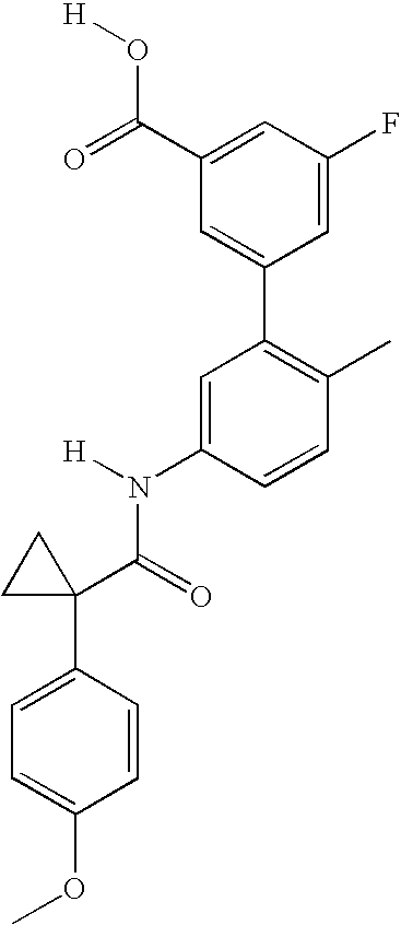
C1=C(C(=O)O[H])C=C(C2=C(C)C=CC(N(C(=O)C3(C4=CC=C(OC)C=C4)CC3)[H])=C2)C=C1F
